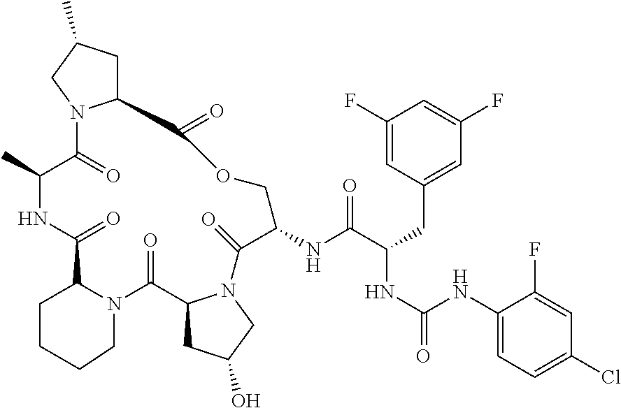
C12CC(C)CN1C(=O)C(C)NC(=O)C1N(CCCC1)C(=O)C1CC(O)CN1C(=O)C(NC(C(CC1=CC(F)=CC(F)=C1)NC(=O)NC1=CC=C(Cl)C=C1F)=O)COC2=O
